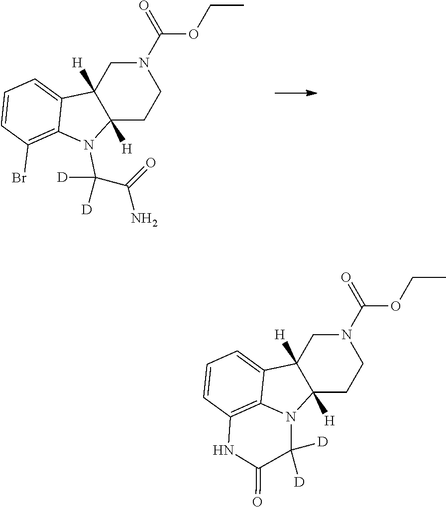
C12([H])CCN(C(=O)OCC)CC1([H])C1=CC=CC(Br)=C1N2C([D])(C(=O)N)[D].C12([H])CCN(C(=O)OCC)CC1([H])C1=CC=CC3=C1N2C([D])([D])C(=O)N3
